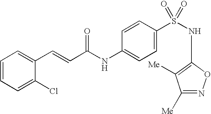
C1=CC=C(Cl)C(C=CC(NC2=CC=C(S(NC3=C([Me])C([Me])=NO3)(=O)=O)C=C2)=O)=C1
